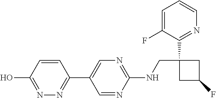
C1(NCC2(C3=NC=CC=C3F)CC(F)C2)=NC=C(C2=NN=C(O)C=C2)C=N1
